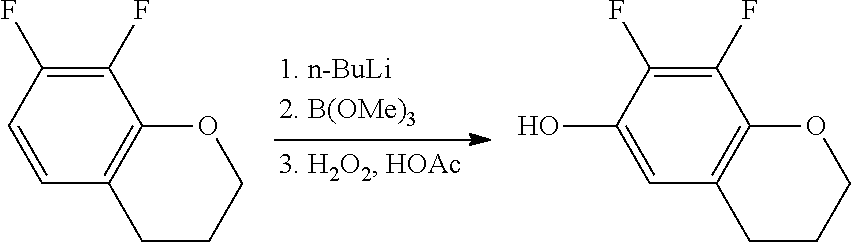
C1=CC2=C(C(F)=C1F)OCCC2.C1(O)=CC2=C(C(F)=C1F)OCCC2
